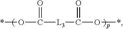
*OC(=O)[L3]C(=O)O*
